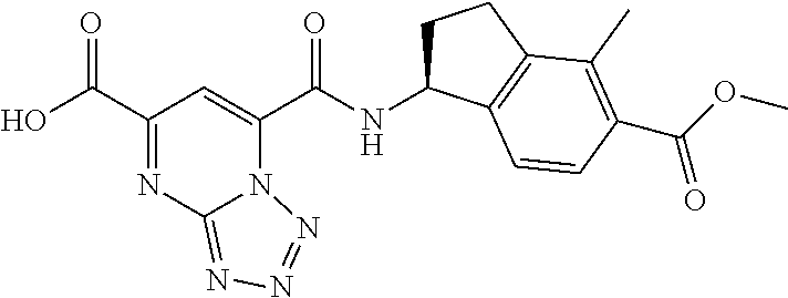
OC(=O)C1=NC2=NN=NN2C(C(=O)NC2CCC3=C2C=CC(C(=O)OC)=C3C)=C1
